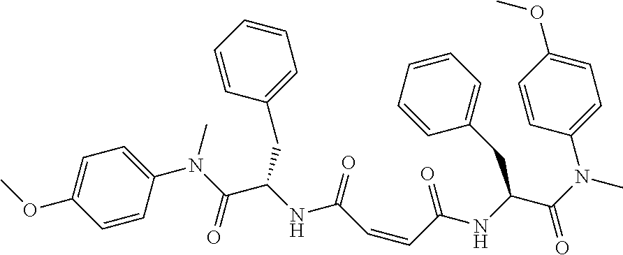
COC1=CC=C(N(C(C(NC(C=CC(NC(C(=O)N(C2=CC=C(OC)C=C2)C)CC2=CC=CC=C2)=O)=O)CC2=CC=CC=C2)=O)C)C=C1
